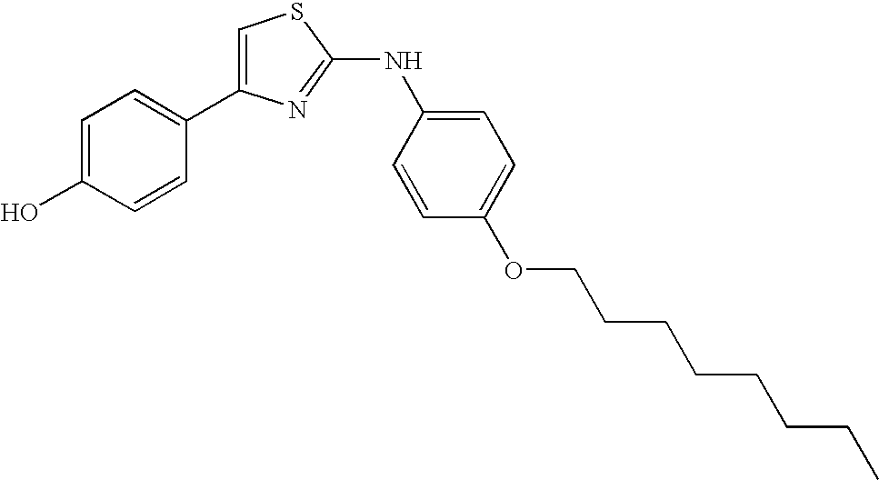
C1=C(C2=CC=C(O)C=C2)N=C(NC2=CC=C(OCCCCCCCC)C=C2)S1
